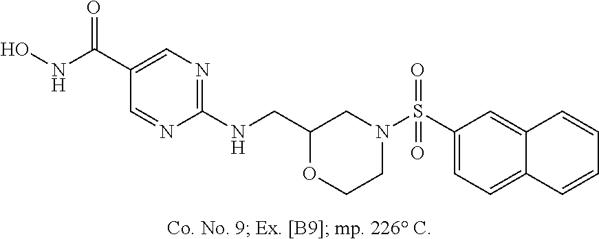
C1(C(NO)=O)=CN=C(NCC2OCCN(S(C3=CC=C4C(=C3)C=CC=C4)(=O)=O)C2)N=C1
